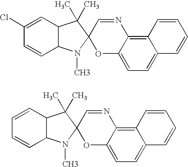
C1(Cl)=CC2C(C=C1)N(C)C1(C2(C)C)OC2=CC=C3C(=C2N=C1)C=CC=C3.C1=CC2C(C=C1)N(C)C1(C2(C)C)OC2=CC=C3C(=C2N=C1)C=CC=C3
